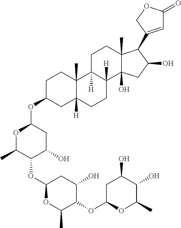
C1(OC2OC(C)C(OC3OC(C)C(OC4OC(C)C(O)C(O)C4)C(O)C3)C(O)C2)CC2([H])C(C)(CC1)C1([H])C([H])(CC2)C2(O)C(C)(CC1)C(C1=CC(=O)OC1)C(O)C2
